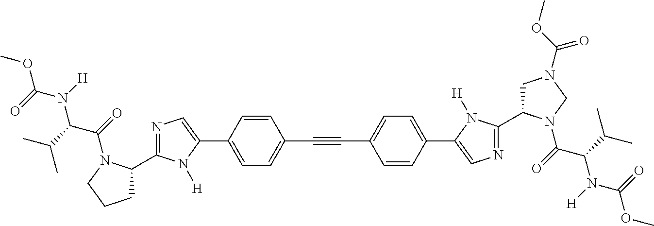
C1(C#CC2=CC=C(C3=CN=C(C4CCCN4C(C(N(C(OC)=O)[H])C(C)C)=O)N3[H])C=C2)=CC=C(C2=CN=C(C3CN(C(OC)=O)CN3C(C(N(C(OC)=O)[H])C(C)C)=O)N2[H])C=C1
